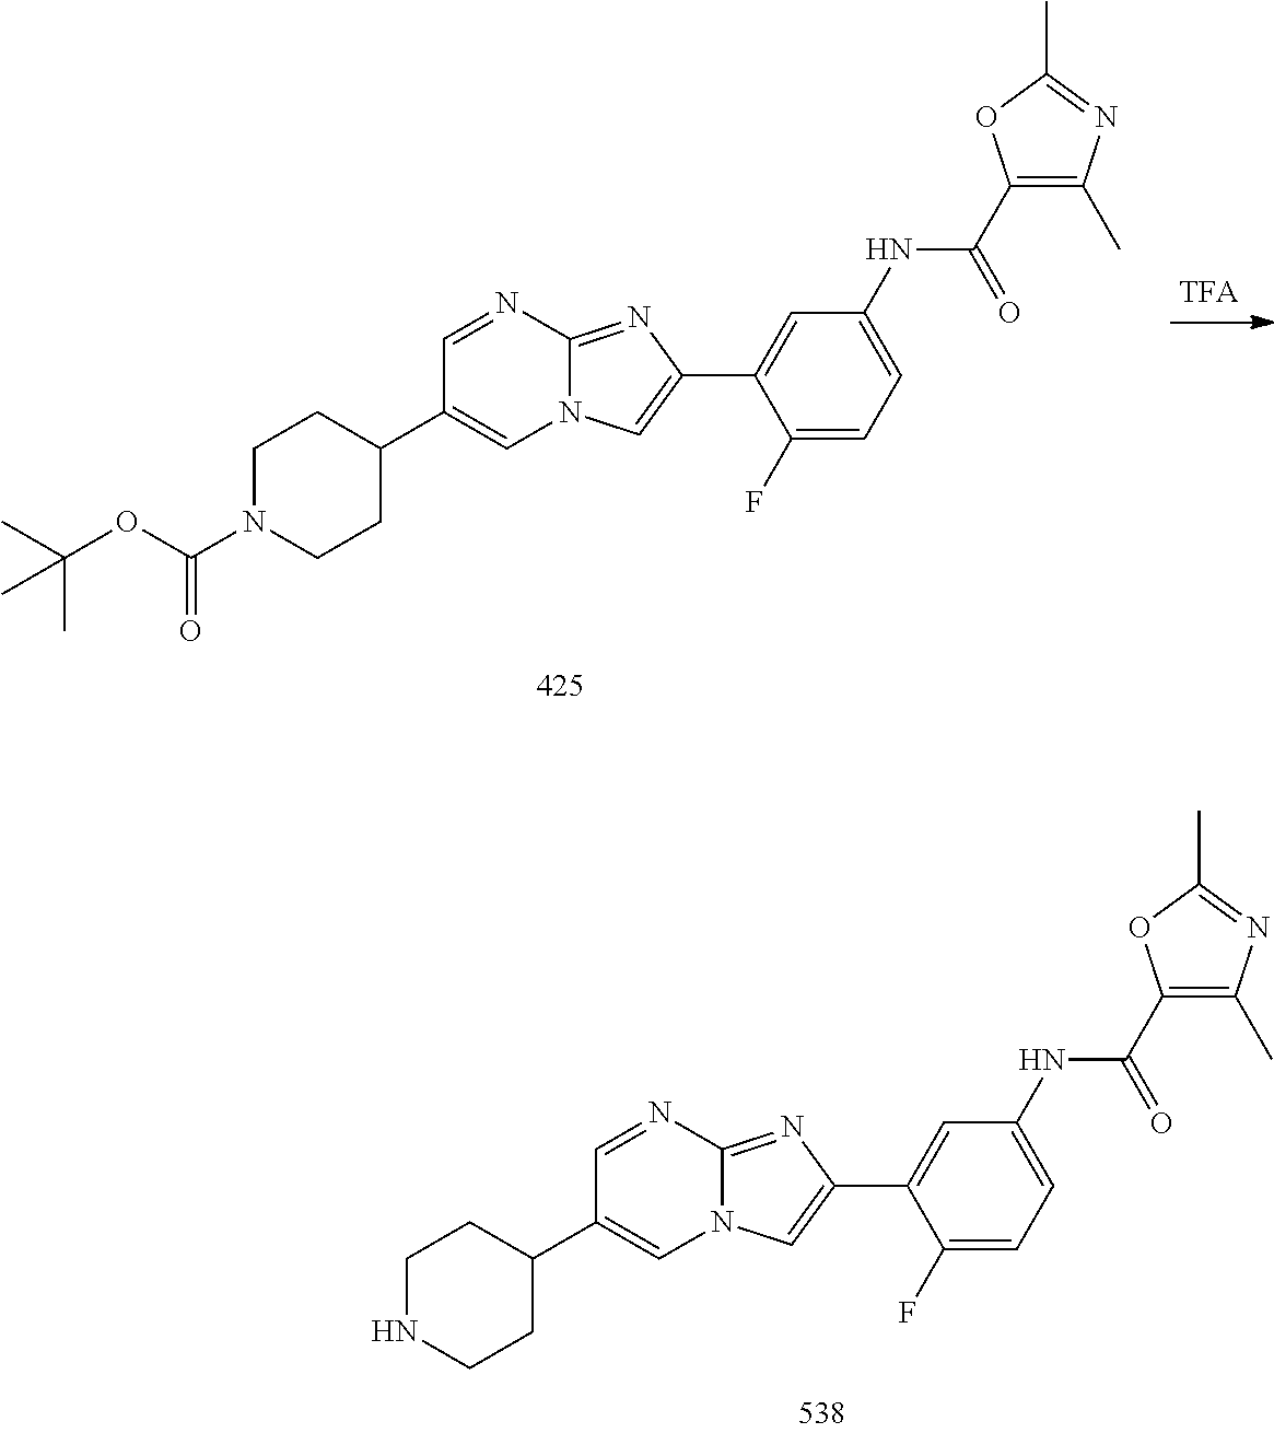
C1(F)=CC=C(NC(C2=C(C)N=C(C)O2)=O)C=C1C1=CN2C(=N1)N=CC(C1CCNCC1)=C2.C1(F)=CC=C(NC(C2=C(C)N=C(C)O2)=O)C=C1C1=CN2C(=N1)N=CC(C1CCN(C(OC(C)(C)C)=O)CC1)=C2
